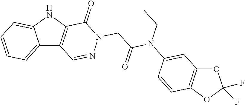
C12=CC=CC=C1NC1=C2C=NN(CC(N(CC)C2=CC3=C(C=C2)OC(F)(F)O3)=O)C1=O
